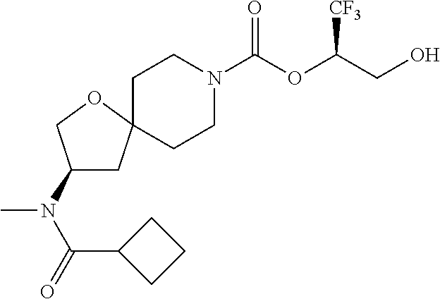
C1CN(C(OC(CO)[CF3])=O)CCC12CC(N(C(C1CCC1)=O)C)CO2
